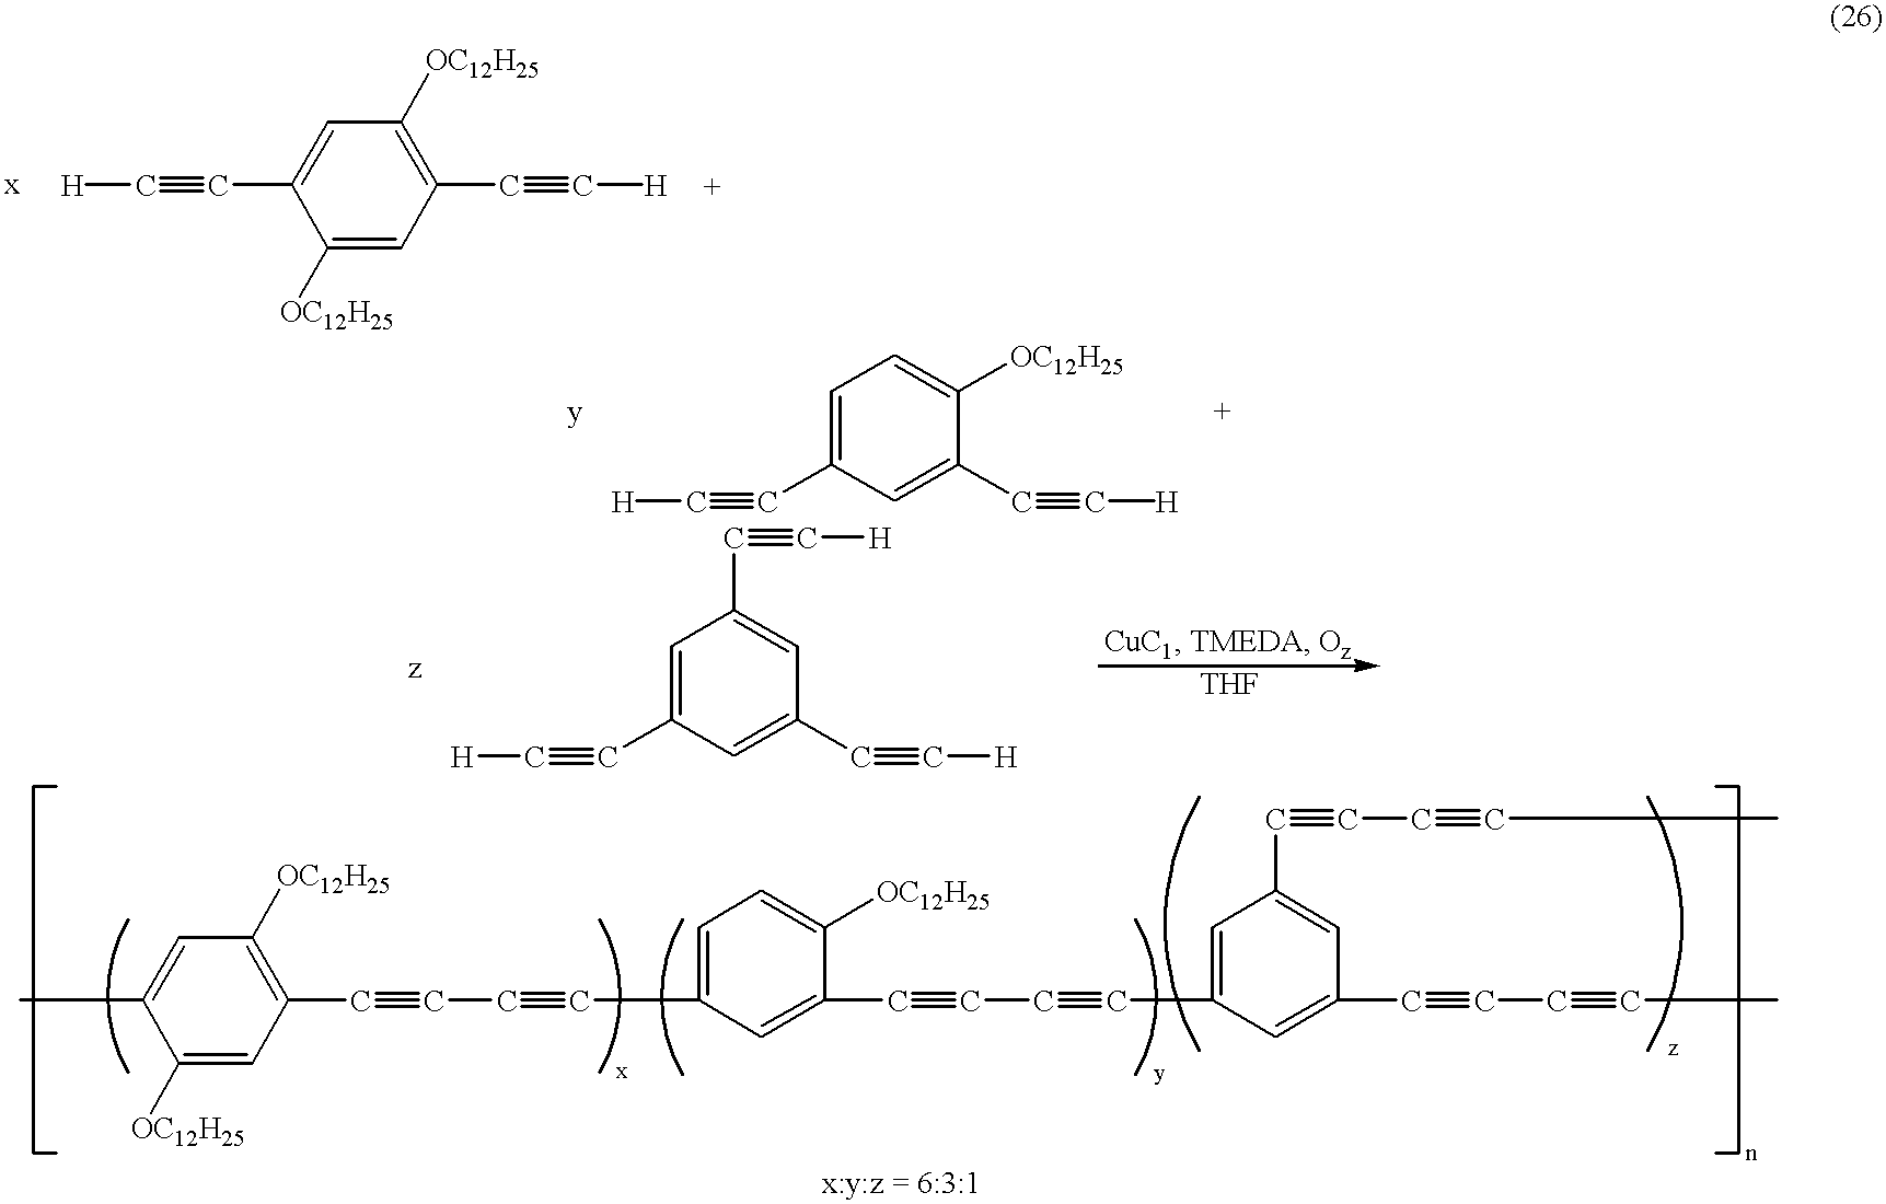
[H]C#CC1=CC([OC12H25])=C(C#C[H])C=C1[OC12H25].CC1=CC([OC12H25])=C(C#CC#CC2=CC=C([OC12H25])C(C#CC#CC3=CC(C#CC#CC)=CC(C#CC#CC)=C3)=C2)C=C1[OC12H25].C1=C(C#C[H])C=C(C#C[H])C([OC12H25])=C1.C1=C(C#C[H])C=C(C#C[H])C=C1C#C[H]
